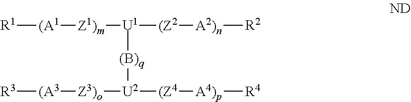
[R1][(A1][Z1)m][U1]([(Z2][A2)n][R2])[(B)q][U2]([Z3)o][(A3][R3])[(Z4][A4)p][R4]
